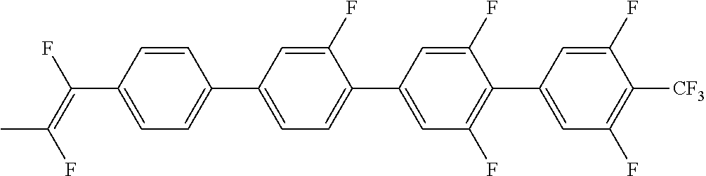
C(C1=CC=C(C2=CC=C(C3=CC(F)=C(C4=CC(F)=C([CF3])C(F)=C4)C(F)=C3)C(F)=C2)C=C1)(=C(F)C)F
